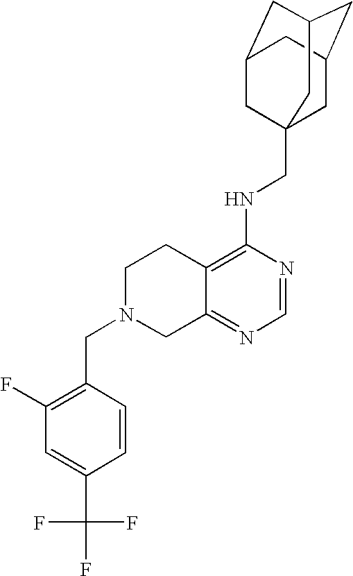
C12=C(NCC34CC5CC(CC(C3)C5)C4)N=CN=C1CN(CC1=C(F)C=C(C(F)(F)F)C=C1)CC2
